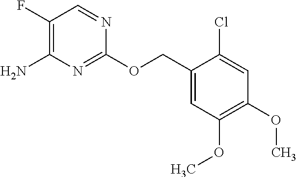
C1(OCC2=CC(OC)=C(OC)C=C2Cl)=NC(N)=C(F)C=N1
